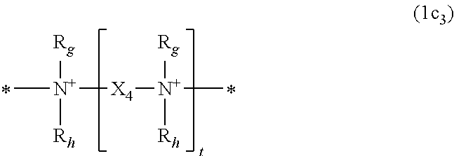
C[N+]([X4][N+](C)([Rg])[Rh])([Rg])[Rh]
